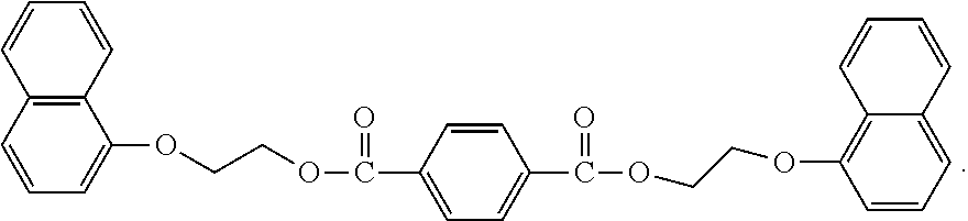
C1=CC2=C(C=C1)C=CC=C2OCCOC(C1=CC=C(C(=O)OCCOC2=C3C(=CC=C2)C=CC=C3)C=C1)=O
